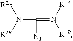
N(C(=[N+]([R1B])[R1A])[N3])([R2A])[R2B]
